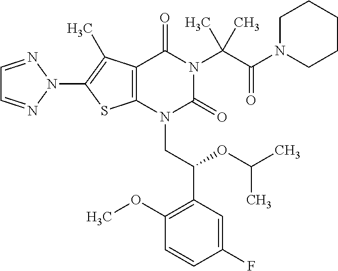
C12=C(C(C)=C(N3N=CC=N3)S1)C(=O)N(C(C(=O)N1CCCCC1)(C)C)C(=O)N2CC(C1=C(OC)C=CC(F)=C1)OC(C)C
